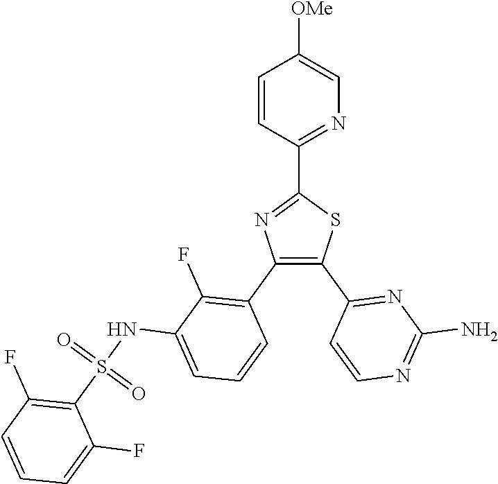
N1=C(C2=NC(C3=C(F)C(NS(C4=C(F)C=CC=C4F)(=O)=O)=CC=C3)=C(C3=NC(N)=NC=C3)S2)C=CC([OMe])=C1
